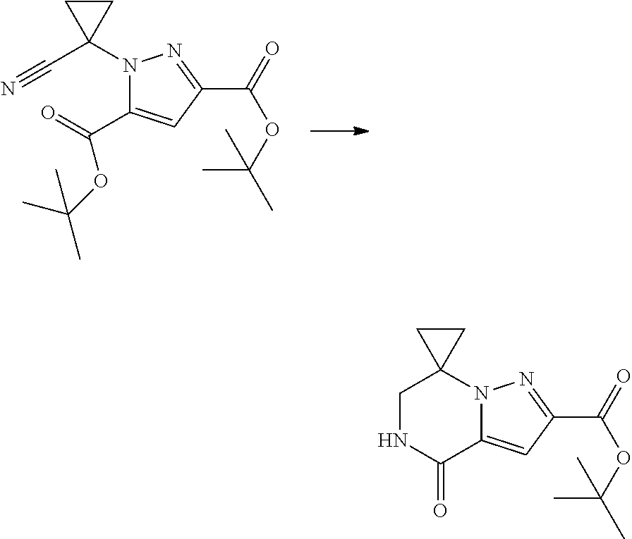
C(C1(N2C(C(=O)OC(C)(C)C)=CC(C(OC(C)(C)C)=O)=N2)CC1)#N.C12=CC(C(OC(C)(C)C)=O)=NN1C1(CNC2=O)CC1
